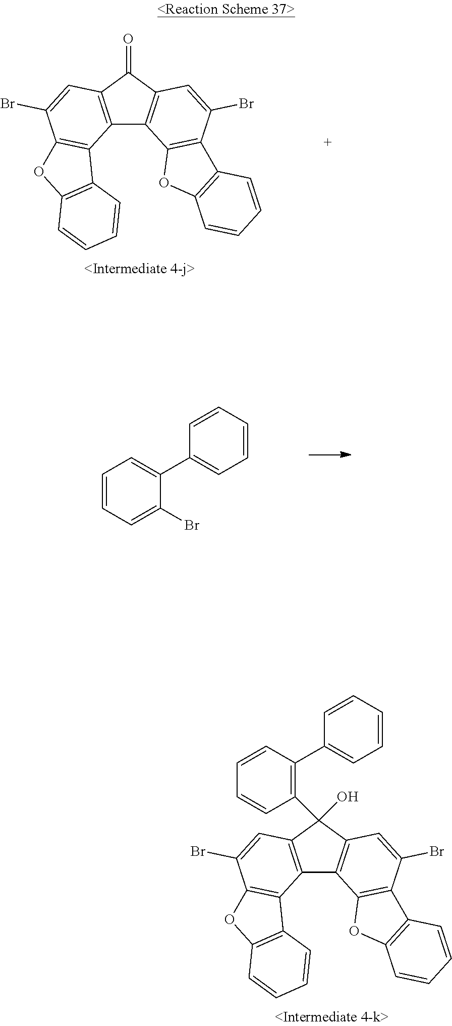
C12=C(C(O)(C3=C(C4=CC=CC=C4)C=CC=C3)C3=C1C1=C(C(Br)=C3)C3=C(O1)C=CC=C3)C=C(Br)C1=C2C2=C(O1)C=CC=C2.C12=C(C(=O)C3=C1C1=C(C(Br)=C3)C3=C(O1)C=CC=C3)C=C(Br)C1=C2C2=C(O1)C=CC=C2.C1=CC=C(Br)C(C2=CC=CC=C2)=C1
